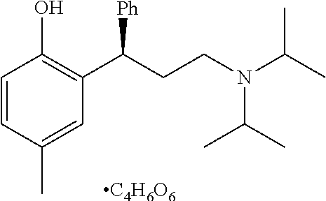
C1=CC(C)=CC(C(CCN(C(C)C)C(C)C)[Ph])=C1O.[C4H6O6]
